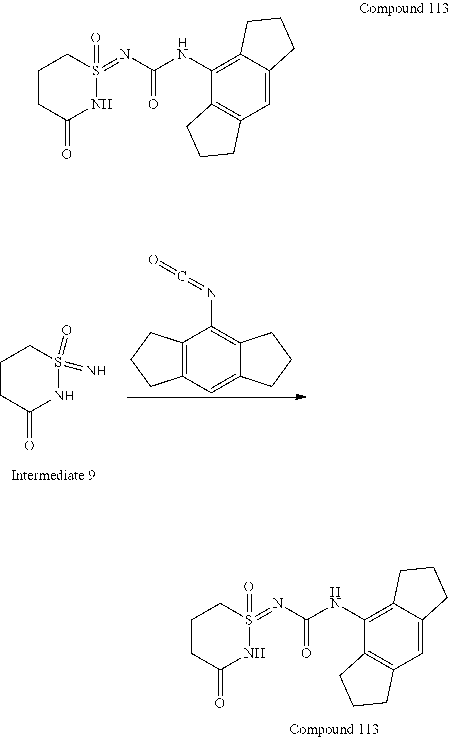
C1CC(=O)NS(=N)(=O)C1.C12=C(C=C3C(=C1N=C=O)CCC3)CCC2.C1CC(=O)NS(=NC(NC2=C3C(=CC4=C2CCC4)CCC3)=O)(=O)C1.C1CC(=O)NS(=NC(NC2=C3C(=CC4=C2CCC4)CCC3)=O)(=O)C1
